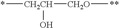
C[CH2CH](O)[CH2O]C.*.[**]
